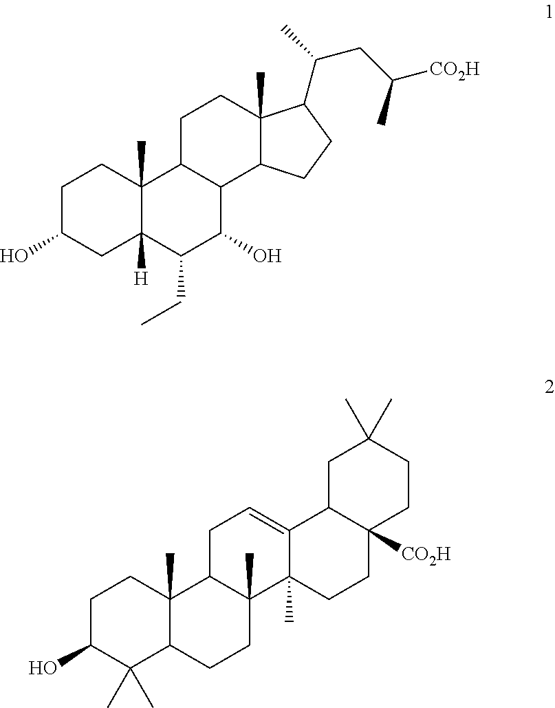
C1C(O)CC2([H])C(C)(C1)C1C(C(O)C2CC)C2C(C)(CC1)C(C(C)CC([CO2H])C)CC2.C1C(O)C(C)(C)C2C(C)(C1)C1C(C)(CC2)C2(C)C(=CC1)C1C([CO2H])(CC2)CCC(C)(C)C1
